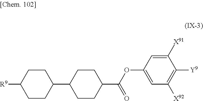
C1(OC(=O)C2CCC(C3CCC([R9])CC3)CC2)=CC([X92])=C([Y9])C([X91])=C1
